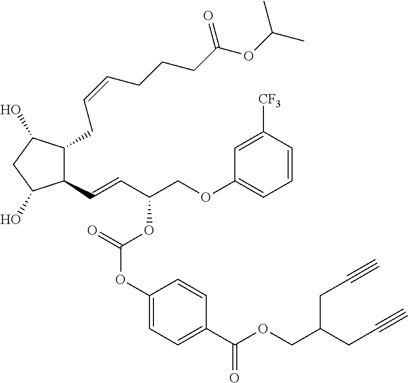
C1(C=CC(COC2=CC=CC([CF3])=C2)OC(OC2=CC=C(C(OCC(CC#C)CC#C)=O)C=C2)=O)C(CC=CCCCC(OC(C)C)=O)C(O)CC1O
